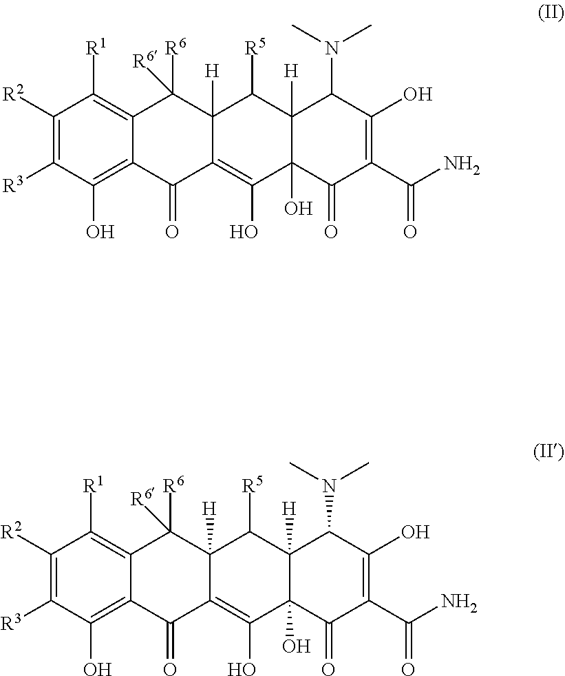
C1([R3])=C([R2])C([R1])=C2C(=C1O)C(=O)C1=C(O)C3(O)C([H])(C([R5])C1([H])C2([R6])[R6])C(N(C)C)C(O)=C(C(N)=O)C3=O.C1([R3])=C([R2])C([R1])=C2C(=C1O)C(=O)C1=C(O)C3(O)C([H])(C([R5])C1([H])C2([R6])[R6])C(N(C)C)C(O)=C(C(N)=O)C3=O
